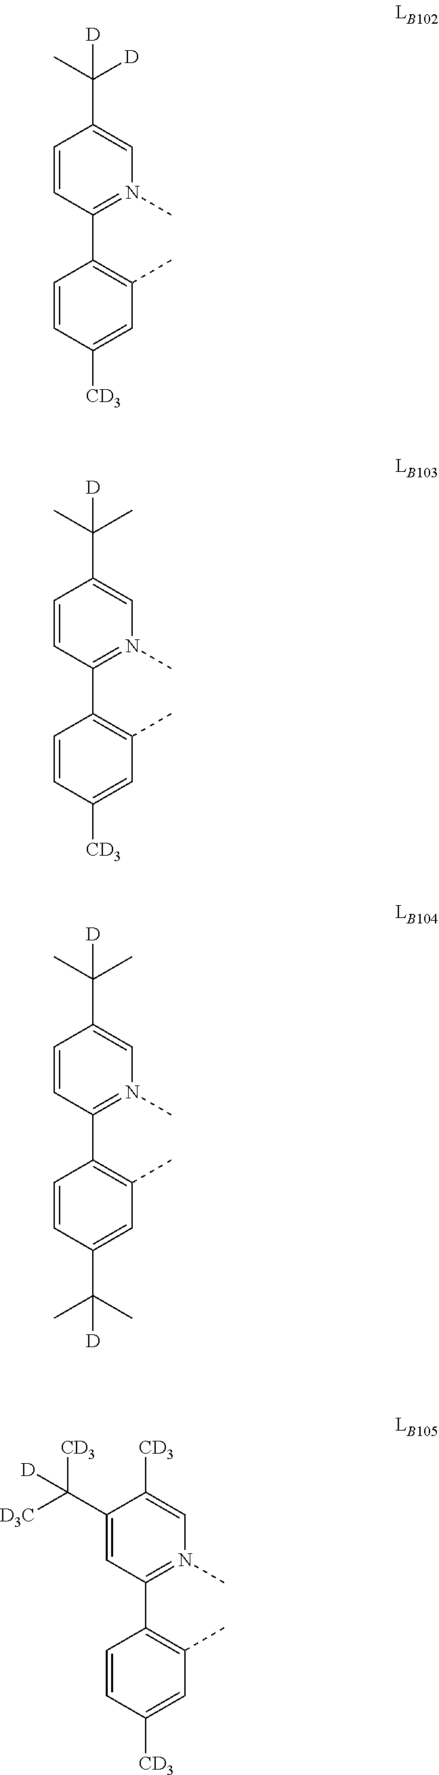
C1=CC(C2=C(C)C=C([CD3])C=C2)=N(C)C=C1C([D])(C)[D].C1=CC(C2=C(C)C=C([CD3])C=C2)=N(C)C=C1C(C)(C)[D].C1=CC(C2=C(C)C=C(C(C)(C)[D])C=C2)=N(C)C=C1C(C)(C)[D].C1(C([D3C])([CD3])[D])=CC(C2=C(C)C=C([CD3])C=C2)=N(C)C=C1[CD3]
